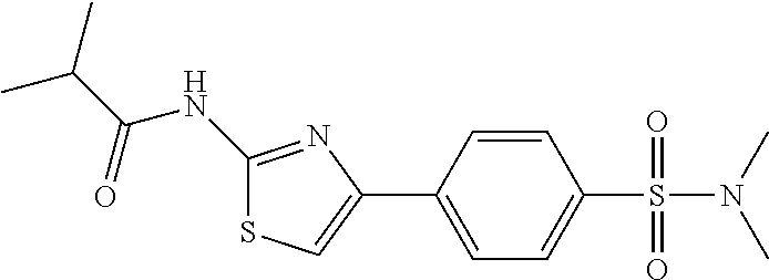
C1(NC(C(C)C)=O)=NC(C2=CC=C(S(=O)(=O)N(C)C)C=C2)=CS1
